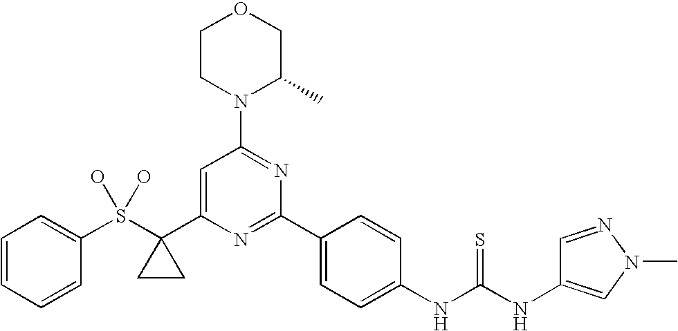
C1=CC=CC(S(C2(C3=CC(N4C(C)COCC4)=NC(C4=CC=C(NC(NC5=CN(C)N=C5)=S)C=C4)=N3)CC2)(O)O)=C1
